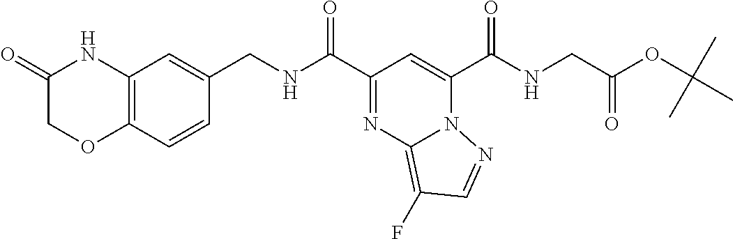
C12=C(C=CC(CNC(C3=NC4=C(F)C=NN4C(C(NCC(OC(C)(C)C)=O)=O)=C3)=O)=C1)OCC(=O)N2
